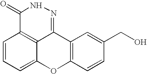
C1=CC=C2C3=C1C(=O)NN=C3C1=C(O2)C=CC(CO)=C1
